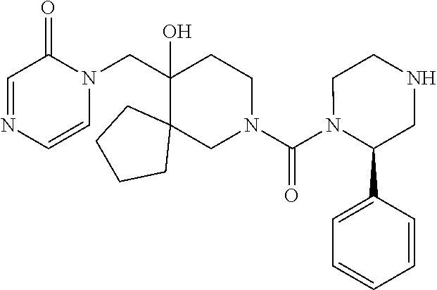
N1=CC(=O)N(CC2(O)C3(CCCC3)CN(C(=O)N3C(C4=CC=CC=C4)CNCC3)CC2)C=C1
